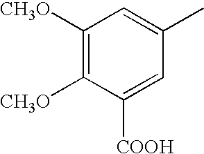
C1([CH3O])=C([CH3O])C=C(C)C=C1[COOH]
